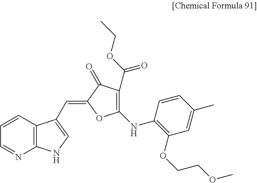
C1=CC2=C(N=C1)NC=C2C=C1C(=O)C(C(OCC)=O)=C(NC2=C(OCCOC)C=C(C)C=C2)O1
